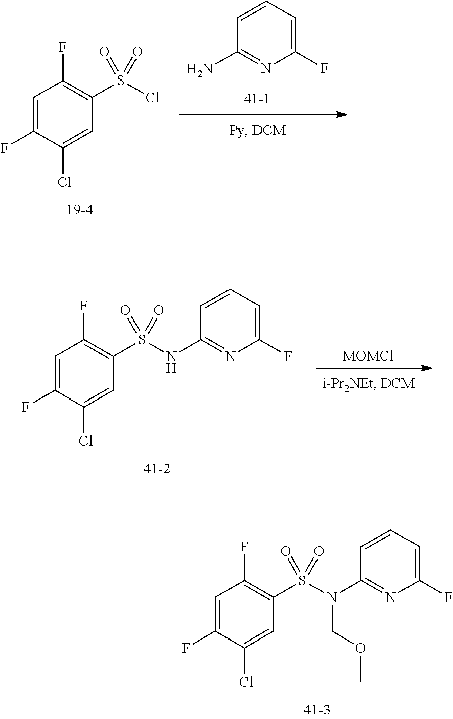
C1(N)=NC(F)=CC=C1.C1=C(F)C(Cl)=CC(S(Cl)(=O)=O)=C1F.[MOMCl].C1=C(F)C(Cl)=CC(S(NC2=NC(F)=CC=C2)(=O)=O)=C1F.C1=C(F)C(Cl)=CC(S(N(C2=NC(F)=CC=C2)COC)(=O)=O)=C1F
